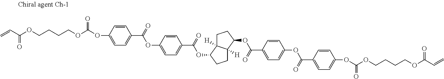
C=CC(OCCCCOC(OC1=CC=C(C(=O)OC2=CC=C(C(=O)OC3CCC4([H])C3([H])CCC4OC(C3=CC=C(OC(C4=CC=C(OC(OCCCCOC(C=C)=O)=O)C=C4)=O)C=C3)=O)C=C2)C=C1)=O)=O
